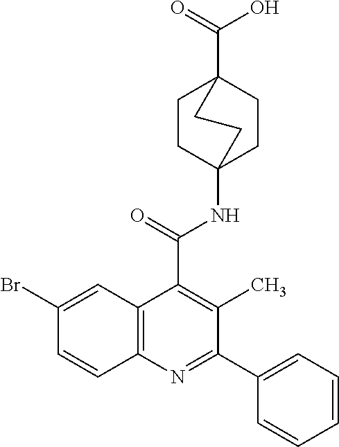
C1CC2(NC(C3=C(C)C(C4=CC=CC=C4)=NC4=C3C=C(Br)C=C4)=O)CCC1(C(=O)O)CC2
